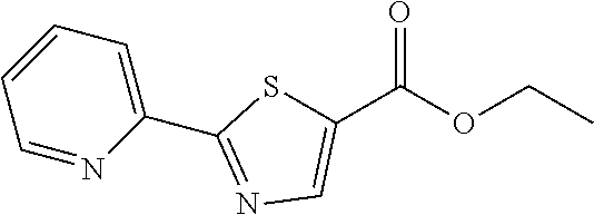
C1=NC(C2=NC=C(C(OCC)=O)S2)=CC=C1
